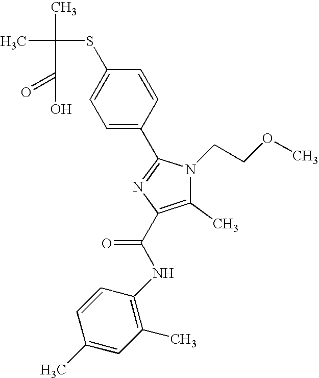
CC(C)(SC1=CC=C(C2=NC(C(NC3=C(C)C=C(C)C=C3)=O)=C(C)N2CCOC)C=C1)C(=O)O
